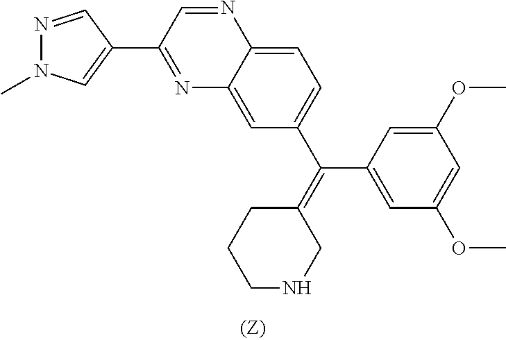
N1=C(C2=CN(C)N=C2)C=NC2=CC=C(C(C3=CC(OC)=CC(OC)=C3)=C3CCCNC3)C=C12
